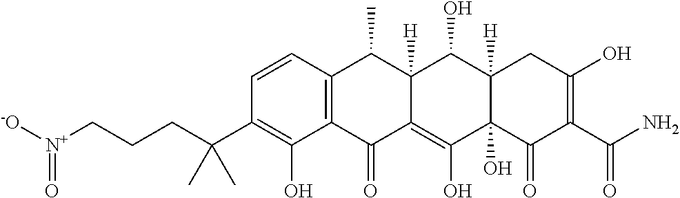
C1=CC2=C(C(O)=C1C(CCC[N+]([-O])=O)(C)C)C(=O)C1=C(O)C3(O)C([H])(C(O)C1([H])C2C)CC(O)=C(C(N)=O)C3=O
